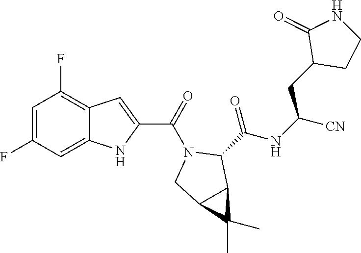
C1=C(F)C=C2C(=C1F)C=C(C(=O)N1CC3C(C1C(NC([CN])CC1CCNC1=O)=O)C3(C)C)N2
